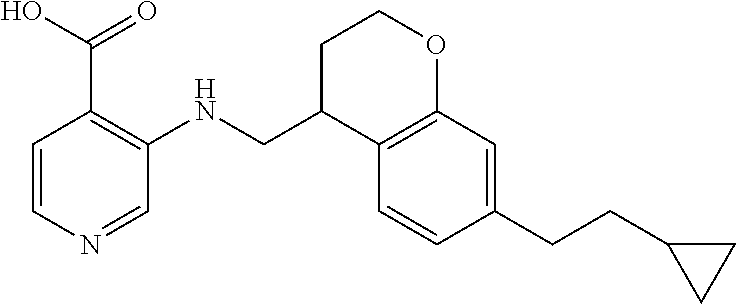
C1C(CNC2=C(C(O)=O)C=CN=C2)C2=C(OC1)C=C(CCC1CC1)C=C2
